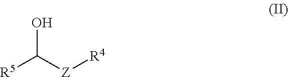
[R5]C([Z][R4])O
